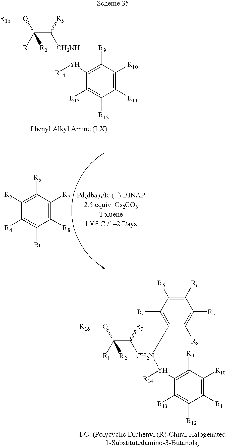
[R16]OC(C([CH2NH][Y](C1=C([R9])C([R10])=C([R11])C([R12])=C1[R13])[R14])[R3])([R1])[R2].[R5]C1=C([R6])C([R7])=C([R8])C(Br)=C1[R4].[R16]OC(C([CH2N]([Y](C1=C([R9])C([R10])=C([R11])C([R12])=C1[R13])[R14])C1=C([R4])C([R5])=C([R6])C([R7])=C1[R8])[R3])([R1])[R2]
